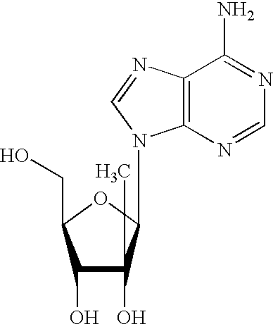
N1=C(N)C2=C(N=C1)N(C1OC(CO)C(O)C1(O)C)C=N2
